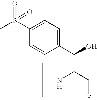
C1(C(C(NC(C)(C)C)CF)O)=CC=C(S(=O)(C)=O)C=C1
